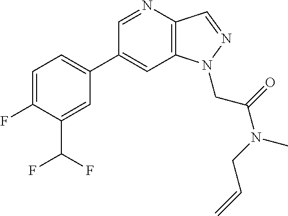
C1(C2=CC=C(F)C(C(F)F)=C2)=CC2=C(C=NN2CC(=O)N(C)CC=C)N=C1
